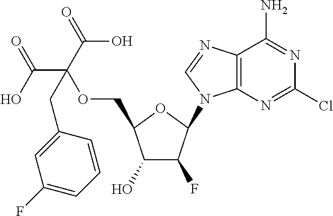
C1(O)C(F)C(N2C3=C(N=C2)C(N)=NC(Cl)=N3)OC1COC(C(O)=O)(C(=O)O)CC1=CC(F)=CC=C1
